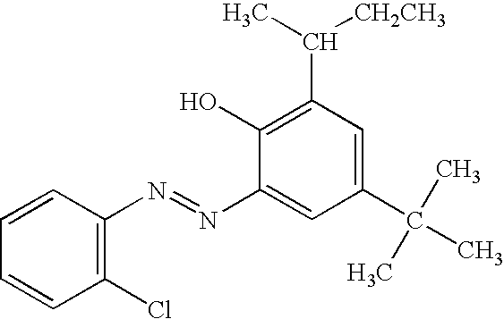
C1=CC(Cl)=C(N=NC2=CC(C(C)(C)C)=CC(C(C)[CH2CH3])=C2O)C=C1
